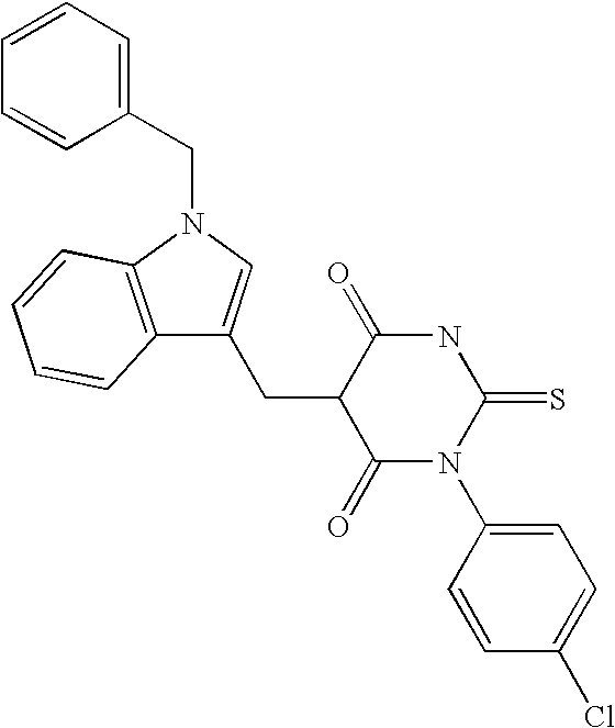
C1(CN2C3=C(C(CC4C(=O)N(C5=CC=C(Cl)C=C5)C(=S)NC4=O)=C2)C=CC=C3)=CC=CC=C1
